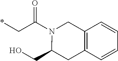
*CC(N1CC2=C(C=CC=C2)CC1CO)=O
